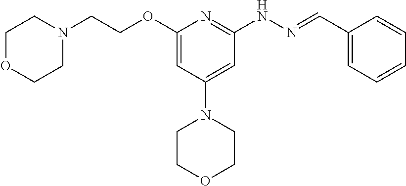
O(C1=CC(N2CCOCC2)=CC(NN=CC2=CC=CC=C2)=N1)CCN1CCOCC1
